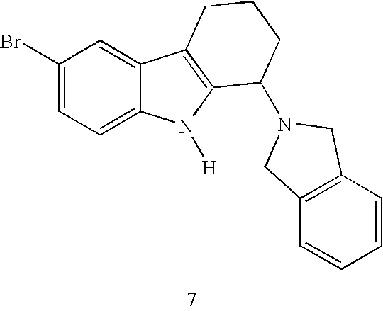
C1(Br)=CC=C2C(=C1)C1=C(N2[H])C(N2CC3=C(C=CC=C3)C2)CCC1
